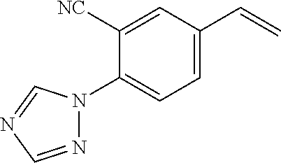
C1([NC])=CC(C=C)=CC=C1N1N=CN=C1
